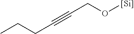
CCCC#CCO[Si]
